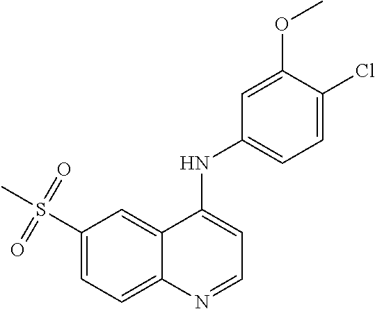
C1(S(C)(=O)=O)=CC=C2C(=C1)C(NC1=CC=C(Cl)C(OC)=C1)=CC=N2
